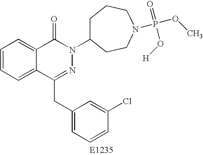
C1=CC=C2C(=C1)C(=O)N(C1CCCN(P(OC)(=O)O[H])CC1)N=C2CC1=CC=CC(Cl)=C1
